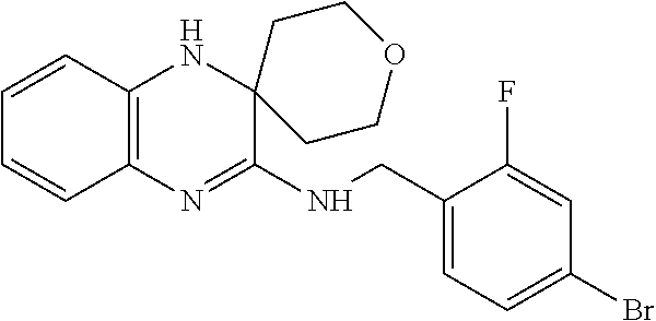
C1=CC2=C(C=C1)N=C(NCC1=CC=C(Br)C=C1F)C1(N2)CCOCC1
